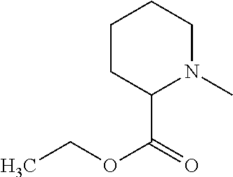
C1CC(C(=O)OCC)N(C)CC1
